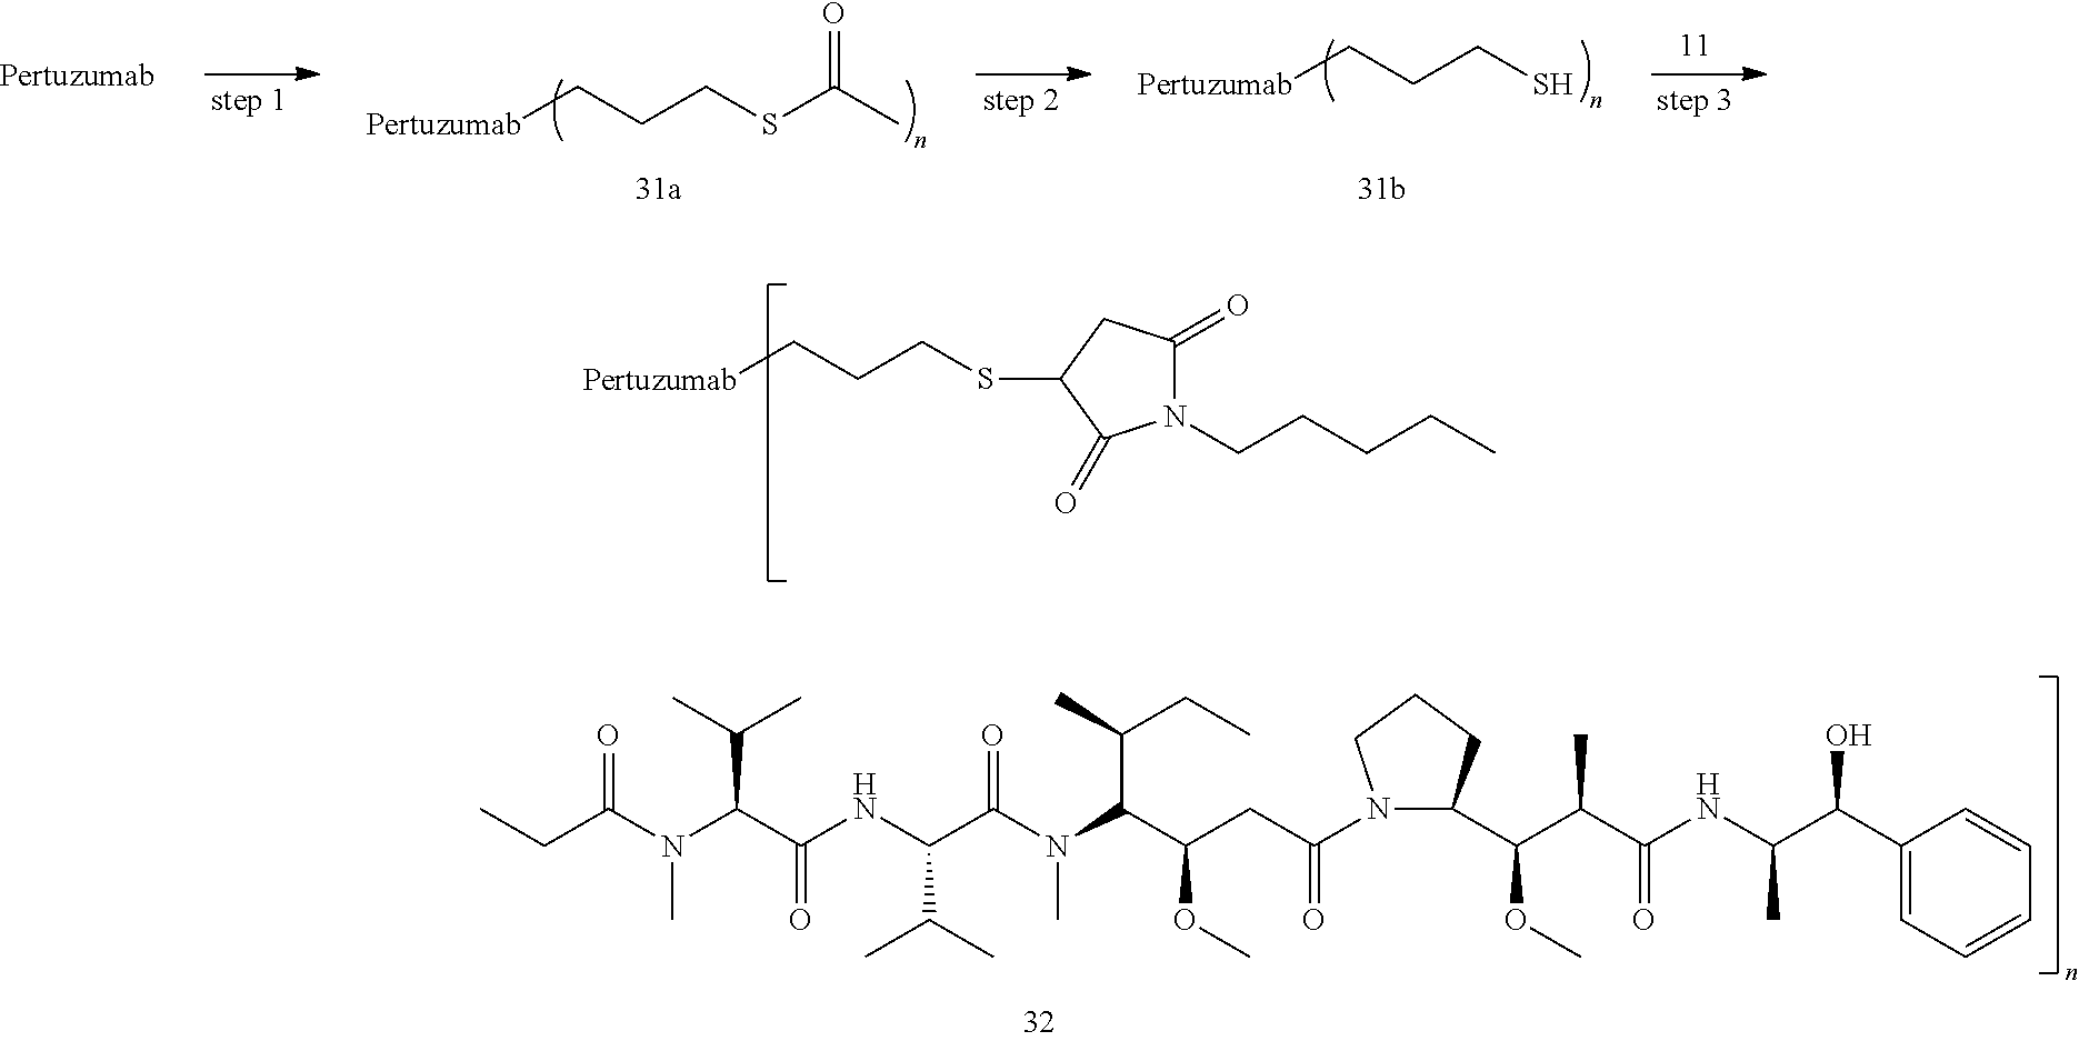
N1(CCCCC)C(=O)CC(SCCC[Pertuzumab])C1=O.CCC(=O)N(C(C(NC(C(N(C(C(CC(N1C(C(C(C(NC(C(C2=CC=CC=C2)O)C)=O)C)OC)CCC1)=O)OC)C(CC)C)C)=O)C(C)C)=O)C(C)C)C.SCCC[Pertuzumab].S(CCC[Pertuzumab])C(C)=O.[Pertuzumab]
